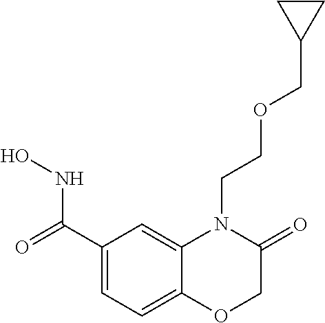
C1(C(=O)NO)=CC=C2C(=C1)N(CCOCC1CC1)C(=O)CO2
